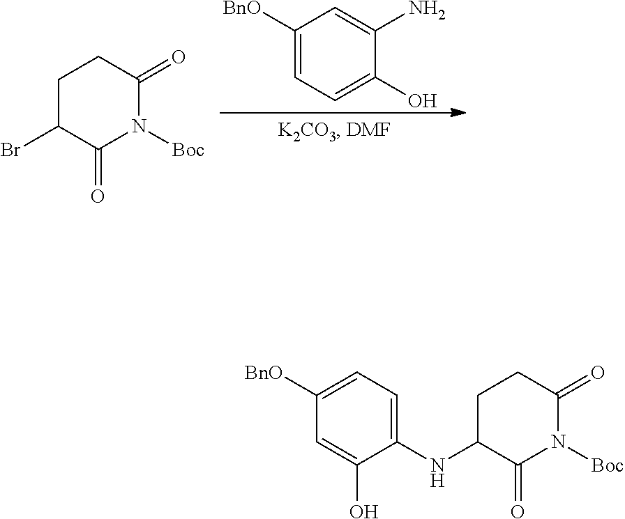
C1([BnO])=CC=C(O)C(N)=C1.C1C(Br)C(=O)N([Boc])C(=O)C1.C1([BnO])=CC=C(NC2C(=O)N([Boc])C(=O)CC2)C(O)=C1
